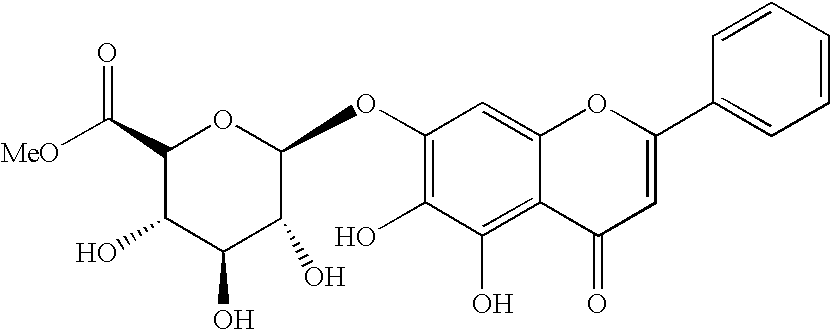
C1(OC2OC(C([MeO])=O)C(O)C(O)C2O)=C(O)C(O)=C2C(=C1)OC(C1=CC=CC=C1)=CC2=O
